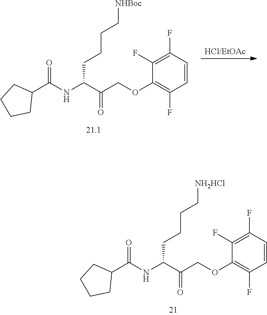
C(C(C(COC1=C(F)C=CC(F)=C1F)=O)NC(C1CCCC1)=O)CCC[NH2HCl].[HCl/EtOAc].C(C(C(COC1=C(F)C=CC(F)=C1F)=O)NC(C1CCCC1)=O)CCC[NHBoc]
